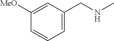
C1=C(CNC)C=C([MeO])C=C1
